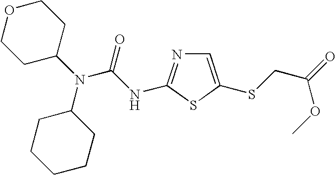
C1CC(N(C2CCCCC2)C(NC2=NC=C(SCC(=O)OC)S2)=O)CCO1
